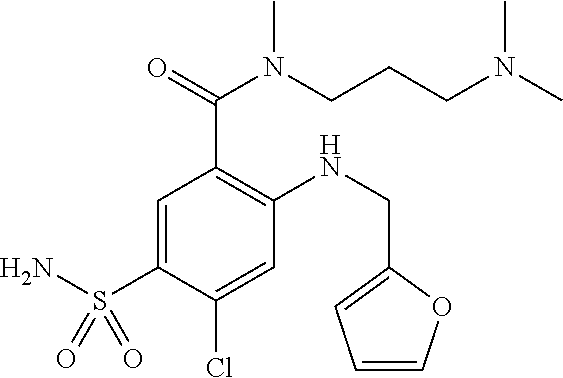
C1=C(S(N)(=O)=O)C(Cl)=CC(NCC2=CC=CO2)=C1C(=O)N(CCCN(C)C)C
